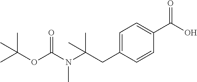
C(OC(N(C(CC1=CC=C(C(O)=O)C=C1)(C)C)C)=O)(C)(C)C
